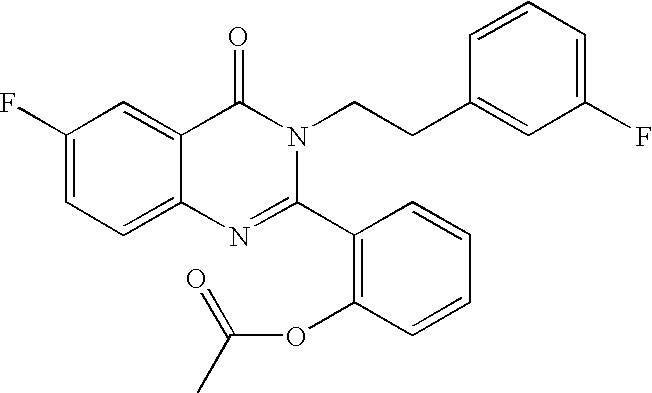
C1(F)=CC=C2C(=C1)C(=O)N(CCC1=CC(F)=CC=C1)C(C1=C(OC(C)=O)C=CC=C1)=N2
